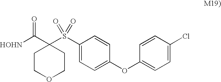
[HOHN]C(=O)C1(S(C2=CC=C(OC3=CC=C(Cl)C=C3)C=C2)(=O)=O)CCOCC1
